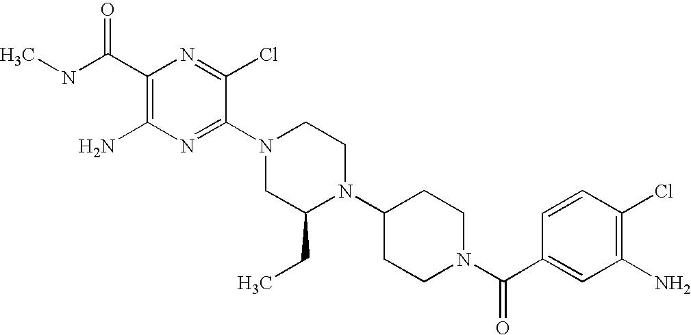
C1(C(NC)=O)=C(N)N=C(N2CC(CC)N(C3CCN(C(C4=CC(N)=C(Cl)C=C4)=O)CC3)CC2)C(Cl)=N1
